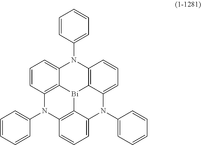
C1=CC(N2C3=CC=CC4=C3[Bi]3C5=C2C=CC=C5N(C2=CC=CC=C2)C2=CC=CC(=C32)N4C2=CC=CC=C2)=CC=C1
